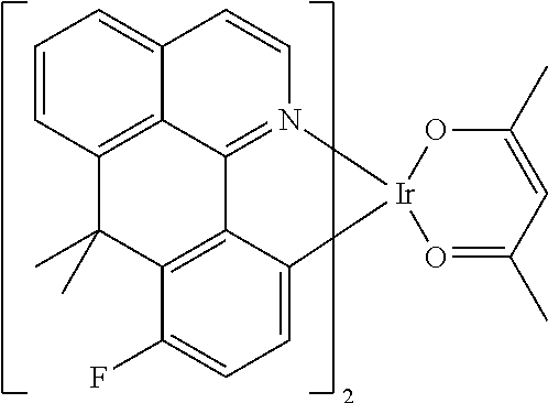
C12=CC=CC3=C1C1=N(C=C2)[Ir]2(C4=CC=C(F)C(=C14)C3(C)C)O=C(C)C=C(C)O2
